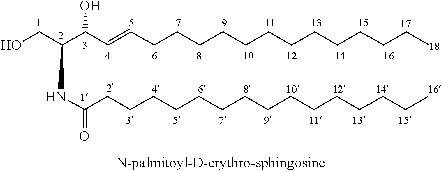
OCC(C(C=CCCCCCCCCCCCCC)O)NC(CCCCCCCCCCCCCCC)=O
